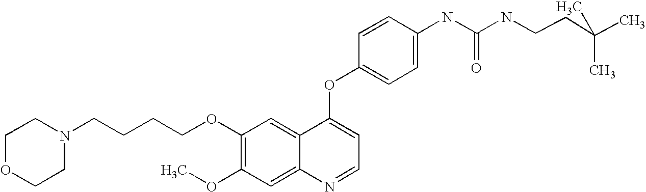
C1=CC(OC2=CC=NC3=CC(OC)=C(OCCCCN4CCOCC4)C=C23)=CC=C1NC(=O)NCCC(C)(C)C
